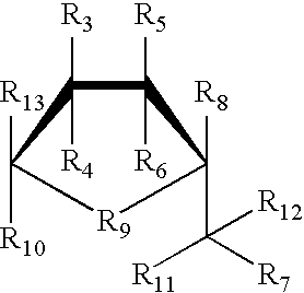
C1([R5])([R6])C([R3])([R4])C([R13])([R10])[R9]C1([R8])C([R11])([R12])[R7]
